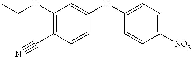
C1(OCC)=C(C$N)C=CC(OC2=CC=C([NO2])C=C2)=C1
